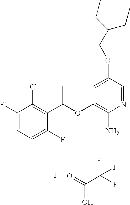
C1(F)=CC=C(F)C(C(OC2=C(N)N=CC(OCC(CC)CC)=C2)C)=C1Cl.C(C(F)(F)F)(=O)O
